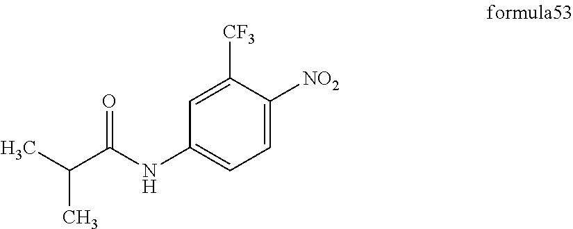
CC(C(=O)NC1=CC=C([NO2])C([CF3])=C1)C
